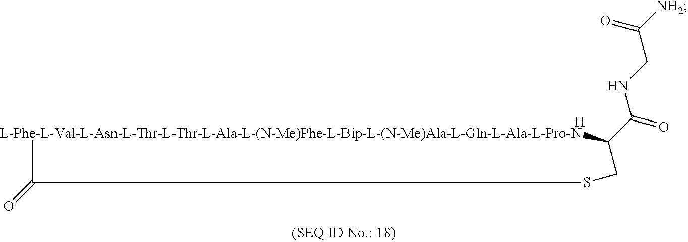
[L-Phe-L-Val-L-Asn-L-Thr-L-Thr-L-Ala-L-(N-Me)Phe-L-Bip-L-(N-Me)Ala-L-Gln-L-Ala-L-Pro-N]1C(C(=O)NCC([NH2])=O)CSC1=O.[H]
